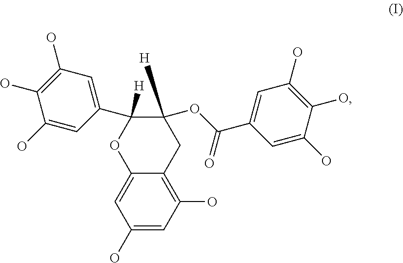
C1(O)=C(O)C(O)=CC(C2([H])OC3=CC(O)=CC(O)=C3CC2(OC(=O)C2=CC(O)=C(O)C(O)=C2)[H])=C1
